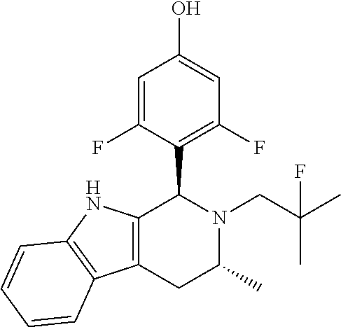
C1=C(F)C(C2N(CC(C)(C)F)C(C)CC3=C2NC2=C3C=CC=C2)=C(F)C=C1O
